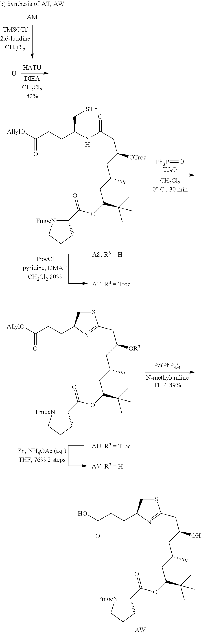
[AllylO]C(CCC1CSC(CC(CC(CC(OC(C2[FmocN]CCC2)=O)C(C)(C)C)C)[OR3])=N1)=O.OC(CCC1CSC(CC(CC(CC(OC(C2[FmocN]CCC2)=O)C(C)(C)C)C)O)=N1)=O.[AW].[AM].[U].[HATU].[Ph3P]=O.[Tf2O].[AllylO]C(CCC(NC(CC(CC(CC(OC(C1[FmocN]CCC1)=O)C(C)(C)C)C)[OTroc])=O)C[STrt])=O
